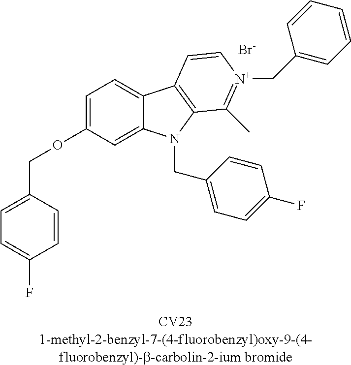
C1=CC(COC2=CC=C3C(=C2)N(CC2=CC=C(F)C=C2)C2=C3C=C[N+](CC3=CC=CC=C3)=C2C)=CC=C1F.[Br-]
